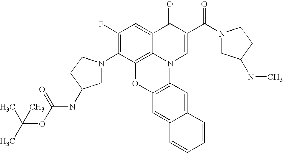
C1(F)=C(N2CC(NC(=O)OC(C)(C)C)CC2)C2=C3C(=C1)C(=O)C(C(N1CC(NC)CC1)=O)=CN3C1=C(O2)C=C2C(=C1)C=CC=C2
